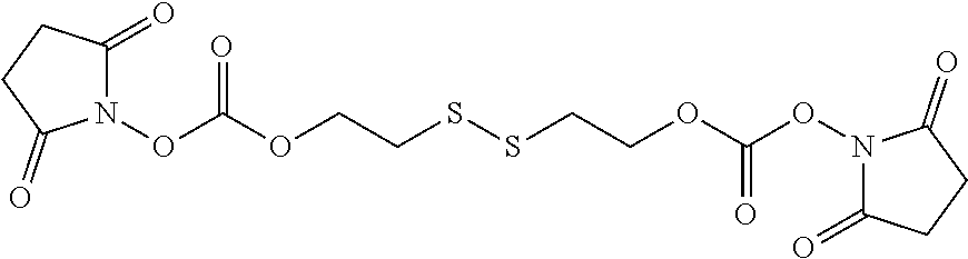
N1(OC(OCCSSCCOC(ON2C(=O)CCC2=O)=O)=O)C(=O)CCC1=O
